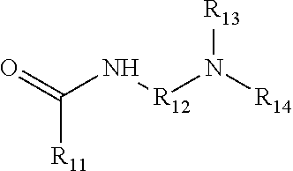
[R11]C(=O)N[R12]N([R14])[R13]
